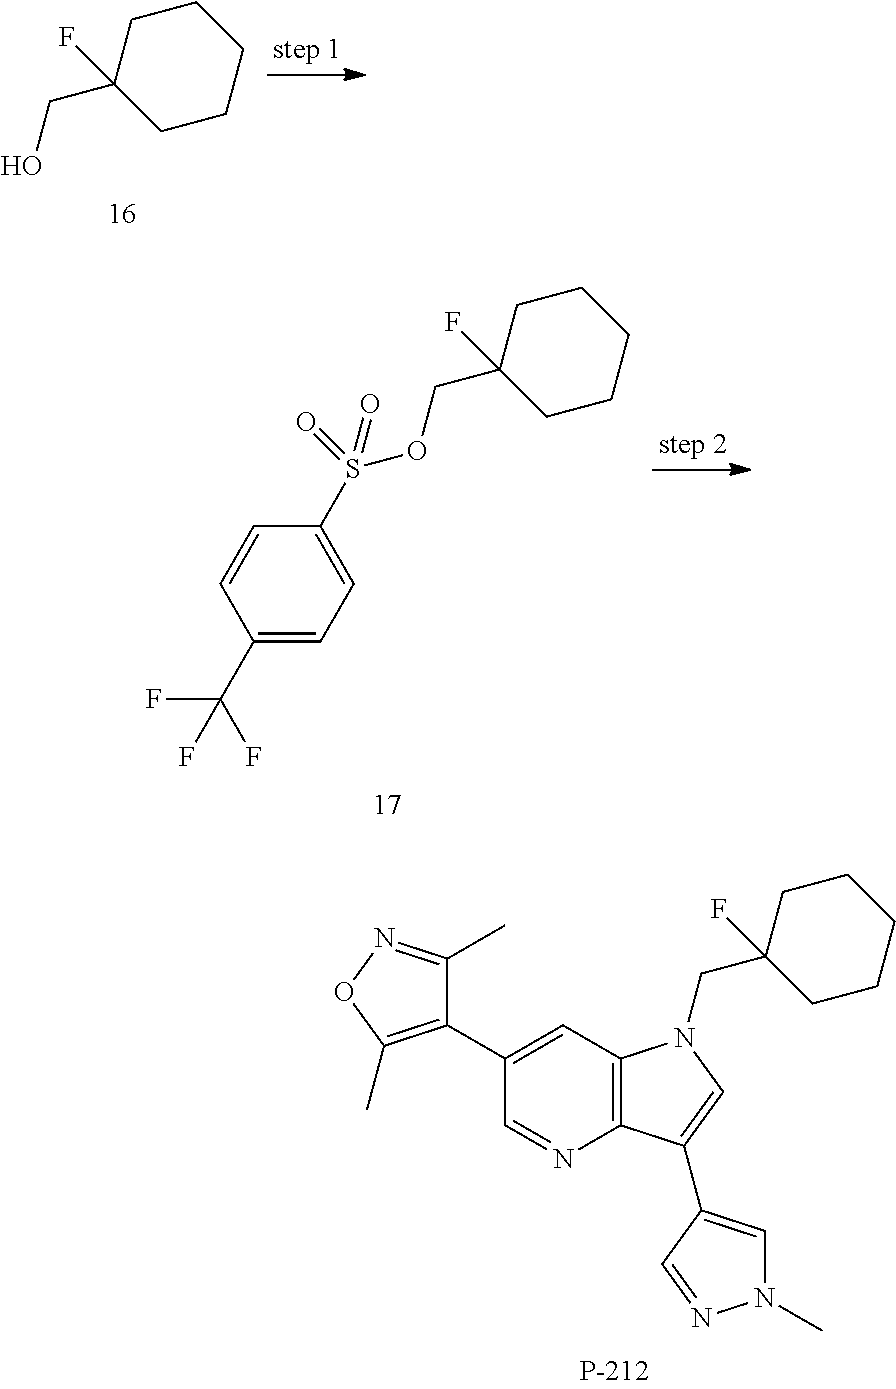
C1(C2=C(C)ON=C2C)=CC2=C(N=C1)C(C1=CN(C)N=C1)=CN2CC1(F)CCCCC1.C1CC(CO)(F)CCC1.C1CC(COS(C2=CC=C(C(F)(F)F)C=C2)(=O)=O)(F)CCC1
